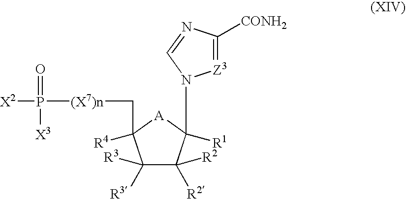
C1([R3])([R3])C([R2])([R2])C(N2C=NC([CONH2])=[Z3]2)([R1])[A]C1(C[(X7)n]P([X2])(=O)[X3])[R4]
